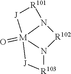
N12[R102]N3[R103][J][M]13(=O)[J][R101]2
